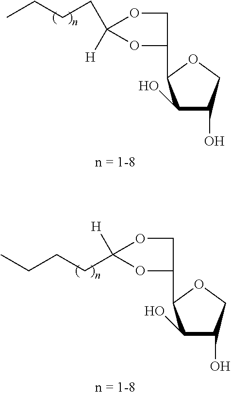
CCCCC1([H])OCC(C2C(O)C(O)CO2)O1.O1CC(C2C(O)C(O)CO2)OC1(CCCC)[H]
